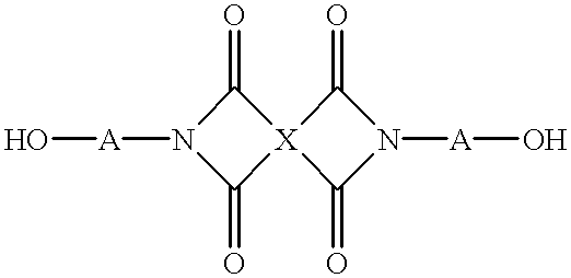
O[A]N1C(=O)[X]2(C1=O)C(=O)N([A]O)C2=O
